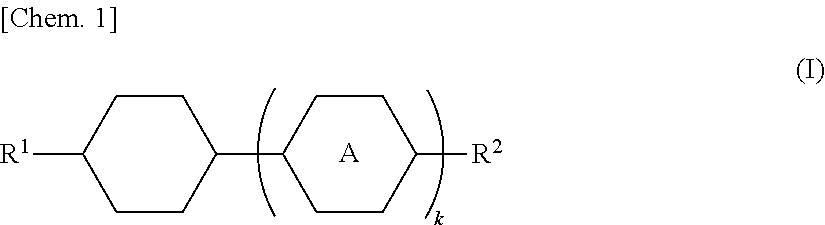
[A].C1(C2CCC([R2])CC2)CCC([R1])CC1
